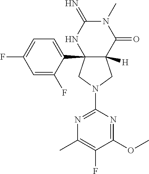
C12(C3=CC=C(F)C=C3F)C([H])(C(=O)N(C)C(=N)N1)CN(C1=NC(C)=C(F)C(OC)=N1)C2
